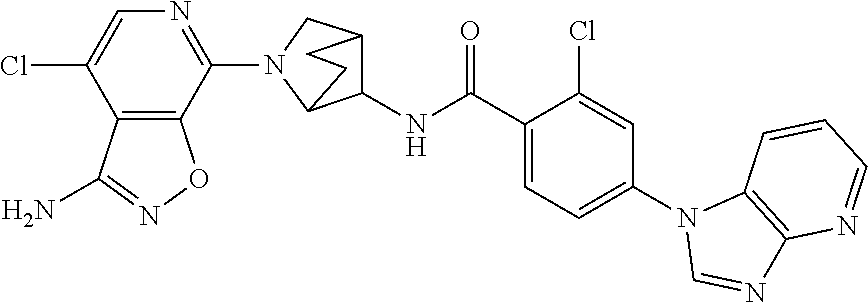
C1(N2C3C(NC(C4=CC=C(N5C=NC6=C5C=CC=N6)C=C4Cl)=O)C(C2)CC3)=NC=C(Cl)C2=C1ON=C2N
